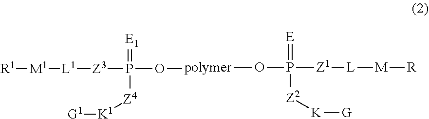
[polymer](OP([Z1][L][M][R])(=[E])[Z2][K][G])OP([Z3][L1][M1][R1])(=[E1])[Z4][K1][G1]
